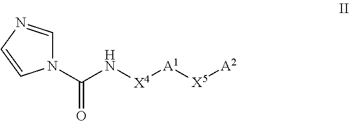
C1=NC=CN1C(N[X4][A1][X5][A2])=O
